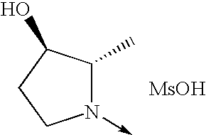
N1(->C)C(C)C(O)CC1.[MsOH]
